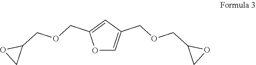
O1C=C(COCC2CO2)C=C1COCC1OC1
